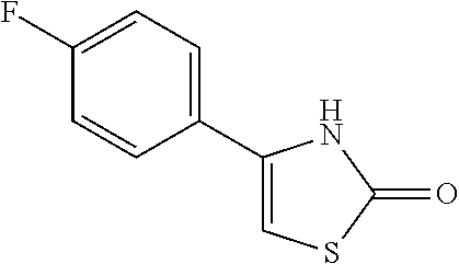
C1(C2=CSC(=O)N2)=CC=C(F)C=C1
